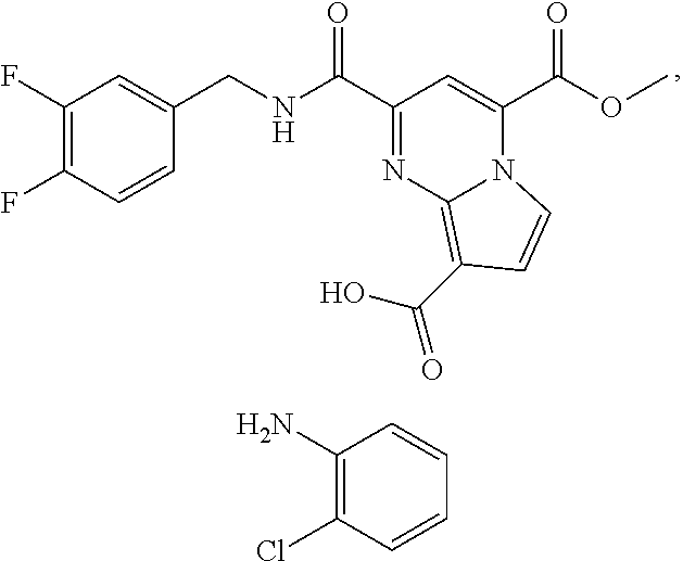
C1(F)=C(F)C=CC(CNC(C2=NC3=C(C(=O)O)C=CN3C(C(=O)OC)=C2)=O)=C1.C1(N)=C(Cl)C=CC=C1
